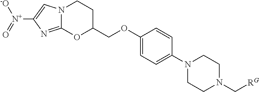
N12C(=NC([N+]([-O])=O)=C1)OC(COC1=CC=C(N3CCN(C[RG])CC3)C=C1)CC2
